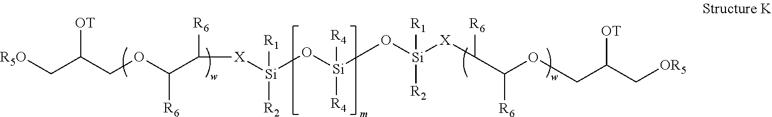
[R5O]CC(COC(C([X][Si](O[Si](O[Si]([X]C(C(OCC(C[OR5])[OT])[R6])[R6])([R2])[R1])([R4])[R4])([R1])[R2])[R6])[R6])[OT]
